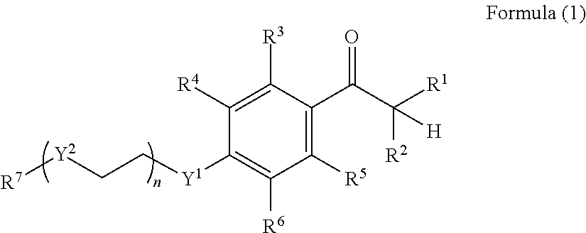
C1([R5])=C(C(C([R2])([R1])[H])=O)C([R3])=C([R4])C([Y1]CC[Y2][R7])=C1[R6]
